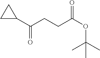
O=C(CCC(OC(C)(C)C)=O)C1CC1
